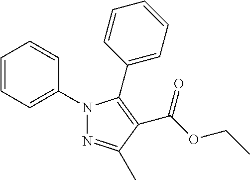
C(OCC)(=O)C1=C(C2=CC=CC=C2)N(C2=CC=CC=C2)N=C1C
